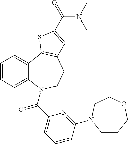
C1=CC=C2C(=C1)C1=C(CCN2C(C2=CC=CC(N3CCCOCC3)=N2)=O)C=C(C(=O)N(C)C)S1
